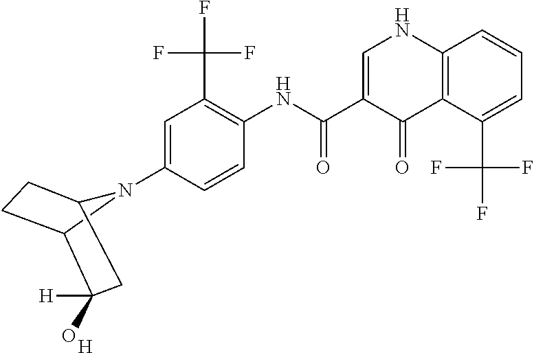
C1=C(N2C3C([H])(O)CC2CC3)C=CC(NC(=O)C2=CNC3=C(C2=O)C(C(F)(F)F)=CC=C3)=C1C(F)(F)F.[H]
